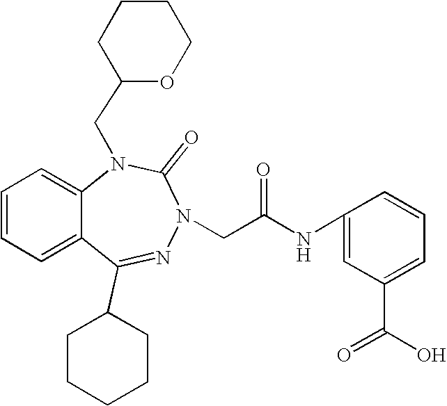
C1=CC=C2C(=C1)N(CC1OCCCC1)C(=O)N(CC(NC1=CC(C(O)=O)=CC=C1)=O)N=C2C1CCCCC1
